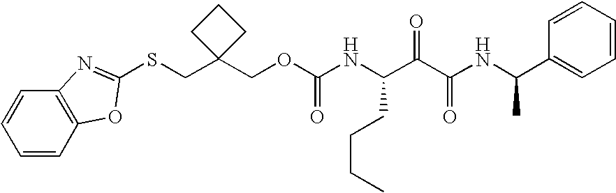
S(CC1(COC(NC(C(C(NC(C2=CC=CC=C2)C)=O)=O)CCCC)=O)CCC1)C1=NC2=C(C=CC=C2)O1
